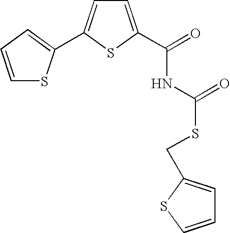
C1=CC=C(C2=CC=C(C(NC(SCC3=CC=CS3)=O)=O)S2)S1
